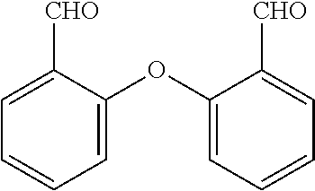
C1=C([CHO])C(OC2=CC=CC=C2[CHO])=CC=C1
